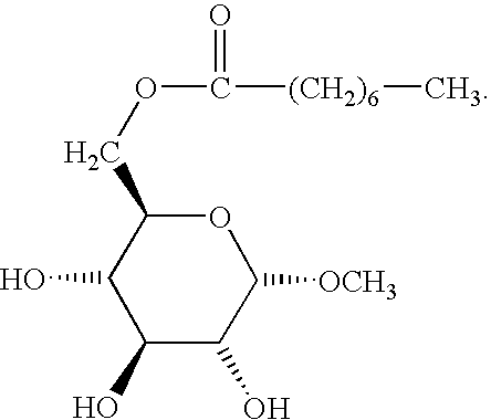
C1(COC([(CH2)6]C)=O)C(O)C(O)C(O)C([OCH3])O1
